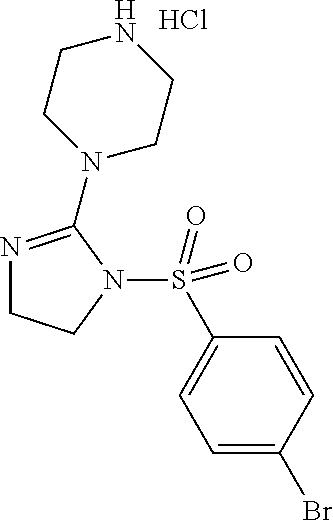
N1=C(N2CCNCC2)N(S(C2=CC=C(Br)C=C2)(=O)=O)CC1.Cl
